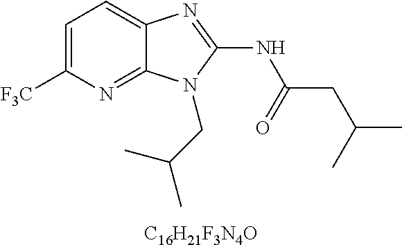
[C16H21F3N4O].C1=C([F3C])N=C2C(=C1)N=C(NC(CC(C)C)=O)N2CC(C)C
